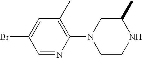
C1=NC(N2CCNC(C)C2)=C(C)C=C1Br
